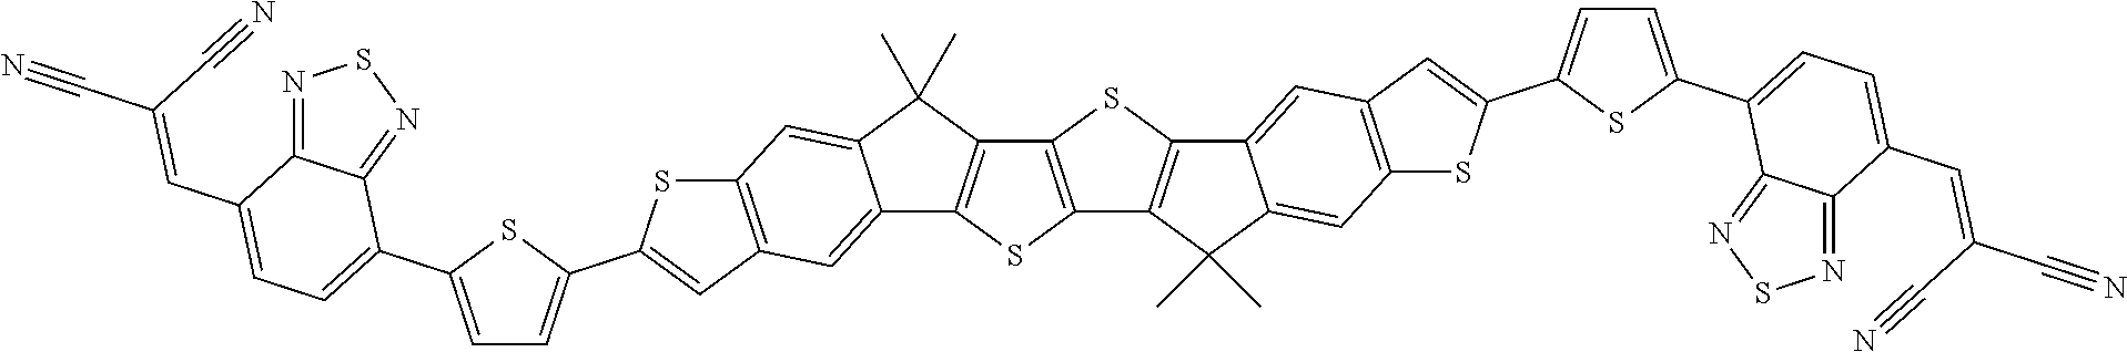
C12=C(C=C(C3=CC=C(C4=CC=C(C=C(C#N)C#N)C5=NSN=C45)S3)S1)C=C1C(=C2)C(C)(C)C2=C1SC1=C2SC2=C1C(C)(C)C1=CC3=C(C=C21)C=C(C1=CC=C(C2=CC=C(C=C(C#N)C#N)C4=NSN=C24)S1)S3
